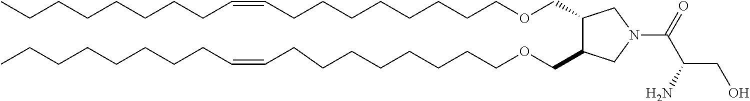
C1(COCCCCCCCCC=CCCCCCCCC)C(COCCCCCCCCC=CCCCCCCCC)CN(C(C(CO)N)=O)C1
